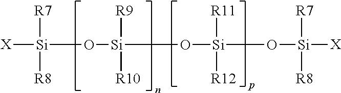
[R9][Si](O[Si]([R7])([R8])[X])([R10])O[Si]([R11])([R12])O[Si]([R7])([R8])[X]
